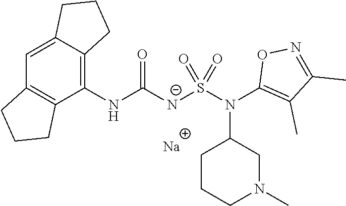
[Na].C1(NC([N-]S(N(C2=C(C)C(C)=NO2)C2CCCN(C)C2)(=O)=O)=O)=C2C(=CC3=C1CCC3)CCC2
